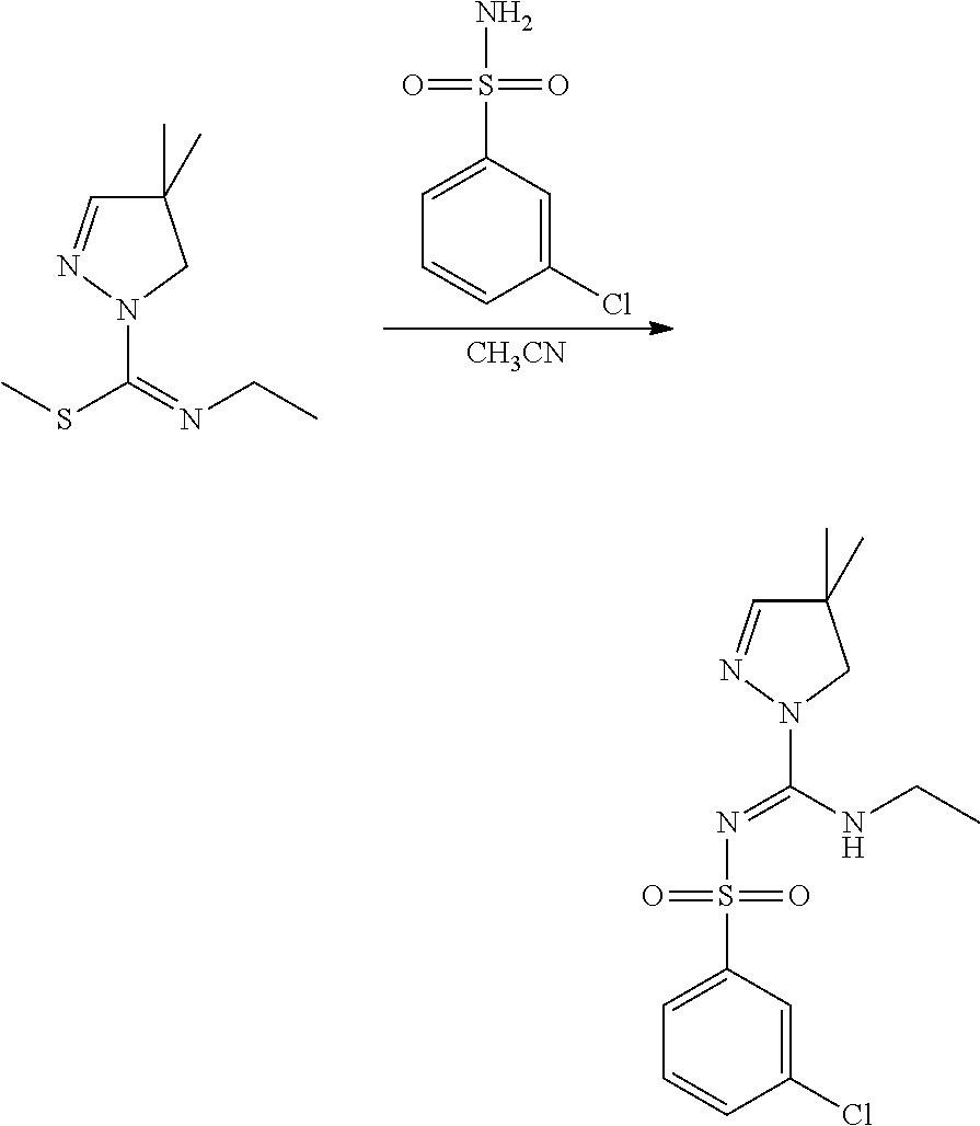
C1(C)(C)C=NN(C(=NCC)SC)C1.C1(Cl)=CC(S(=O)(=O)N)=CC=C1.[CH3CN].C1(C)(C)C=NN(C(NCC)=NS(=O)(=O)C2=CC=CC(Cl)=C2)C1
